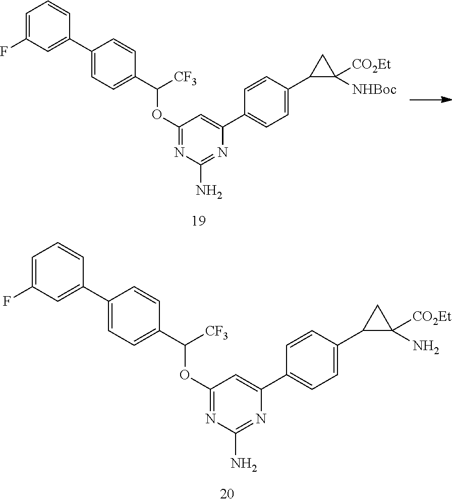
C1=C(F)C=C(C2=CC=C(C([CF3])OC3=NC(N)=NC(C4=CC=C(C5C([CO2Et])([NHBoc])C5)C=C4)=C3)C=C2)C=C1.C1=C(F)C=C(C2=CC=C(C([CF3])OC3=NC(N)=NC(C4=CC=C(C5C([CO2Et])(N)C5)C=C4)=C3)C=C2)C=C1
